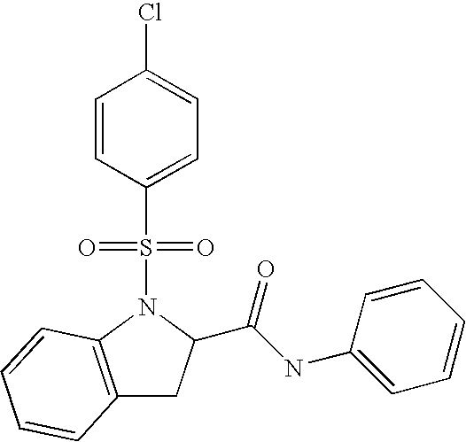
N1(S(C2=CC=C(Cl)C=C2)(=O)=O)C2=C(CC1C(NC1=CC=CC=C1)=O)C=CC=C2
